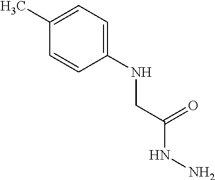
C1=C(C)C=CC(NCC(NN)=O)=C1
